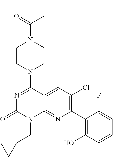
C12=CC(Cl)=C(C3=C(O)C=CC=C3F)N=C1N(CC1CC1)C(=O)N=C2N1CCN(C(C=C)=O)CC1
